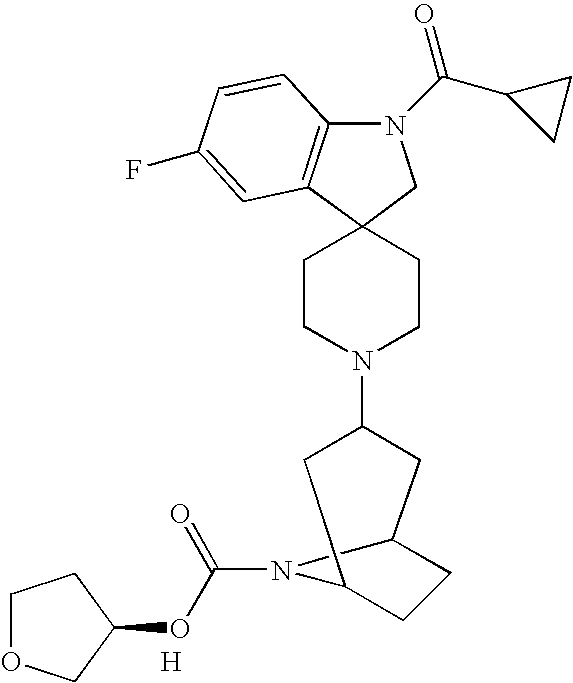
N1(C(=O)C2CC2)C2=C(C3(C1)CCN(C1CC4CCC(C1)N4C(=O)OC1COCC1)CC3)C=C(F)C=C2.[H]
